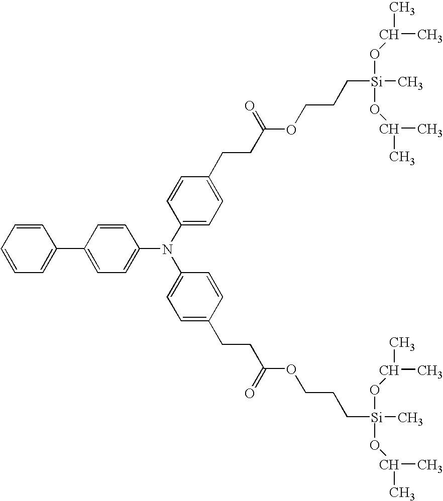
C1=CC=CC(C2=CC=C(N(C3=CC=C(CCC(=O)OCCC[Si](C)(OC(C)C)OC(C)C)C=C3)C3=CC=C(CCC(=O)OCCC[Si](C)(OC(C)C)OC(C)C)C=C3)C=C2)=C1
